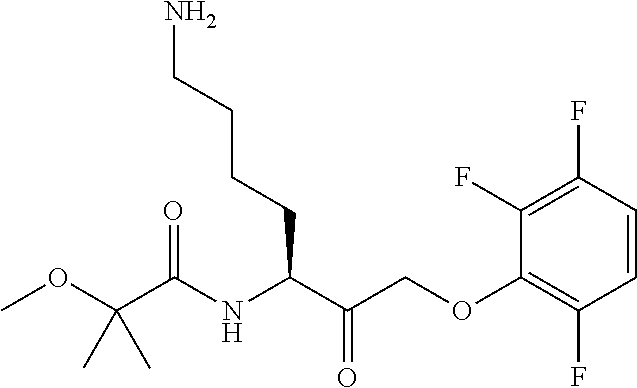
C1(F)=C(F)C=CC(F)=C1OCC(C(NC(C(OC)(C)C)=O)CCCCN)=O
